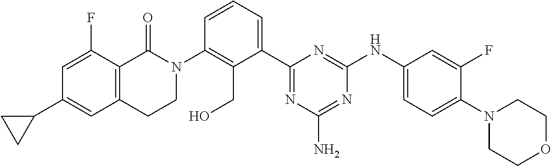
C12=C(C(=O)N(C3=C(CO)C(C4=NC(N)=NC(NC5=CC=C(N6CCOCC6)C(F)=C5)=N4)=CC=C3)CC1)C(F)=CC(C1CC1)=C2
